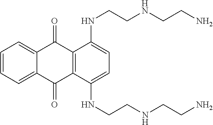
C1=CC=C2C(=C1)C(=O)C1=C(C2=O)C(NCCNCCN)=CC=C1NCCNCCN
